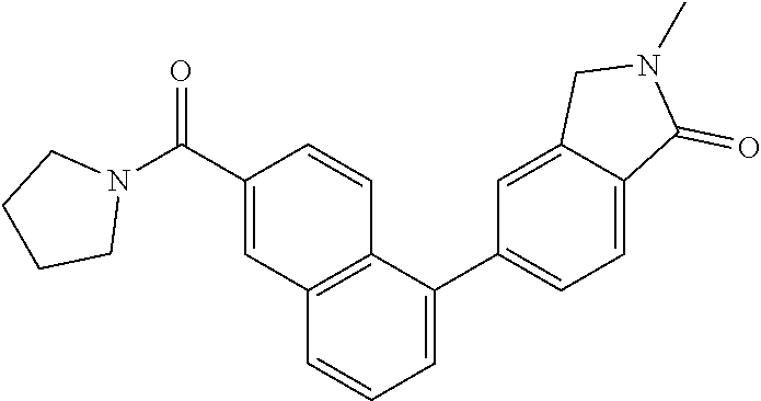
C1CCCN1C(C1=CC2=C(C=C1)C(C1=CC=C3C(=C1)CN(C)C3=O)=CC=C2)=O
